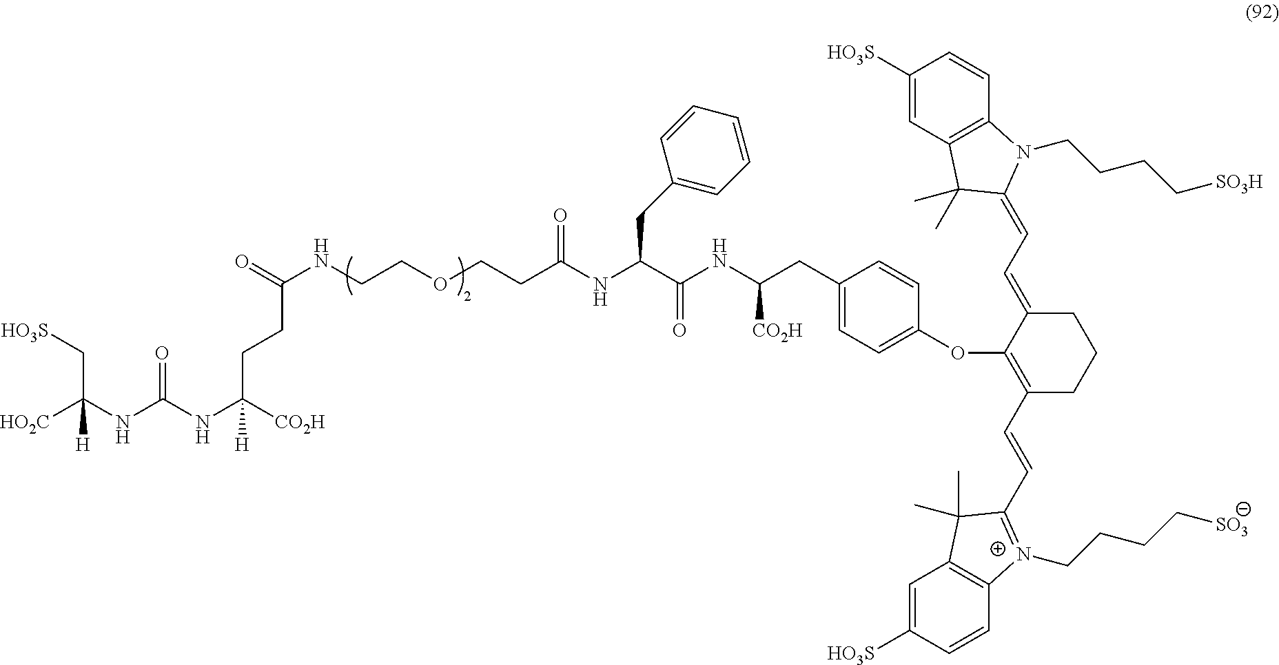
[HO3S]CC(NC(NC([CO2H])(CCC(NCCOCCC(NC(C(NC(CC1=CC=C(OC2=C(C=CC3=[N+](CCCC[SO3])C4=C(C=C([HO3S])C=C4)C3(C)C)CCCC2=CC=C2C(C)(C)C3=C(C=CC([HO3S])=C3)N2CCCC[SO3H])C=C1)[CO2H])=O)CC1=CC=CC=C1)=O)=O)[H])=O)([HO2C])[H]
